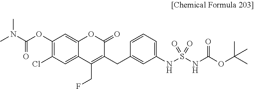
C12=CC(Cl)=C(OC(N(C)C)=O)C=C1OC(=O)C(CC1=CC(NS(NC(OC(C)(C)C)=O)(=O)=O)=CC=C1)=C2CF
